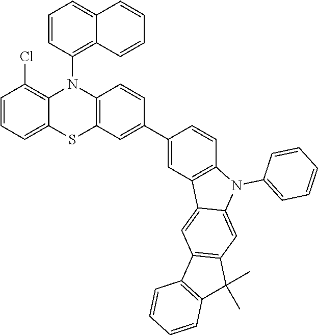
C1=CC2=C(C=C1C1=CC3=C(C=C1)N(C1=CC=CC=C1)C1=CC4=C(C=C31)C1=C(C4(C)C)C=CC=C1)SC1=CC=CC(Cl)=C1N2C1=C2C(=CC=C1)C=CC=C2
